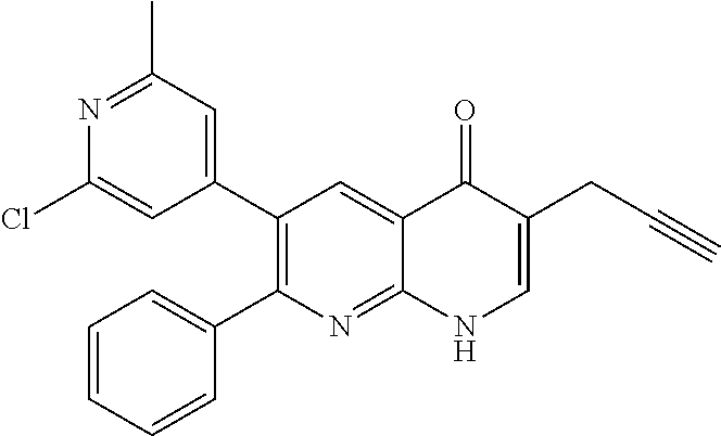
N1=C(C)C=C(C2=C(C3=CC=CC=C3)N=C3C(=C2)C(=O)C(CC#C)=CN3)C=C1Cl
